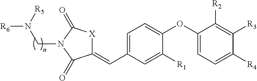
C1(=CC2=CC=C(OC3=CC=C([R4])C([R3])=C3[R2])C([R1])=C2)[X]C(=O)N(CN([R5])[R6])C1=O
